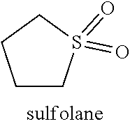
C1CCCS1(=O)=O
